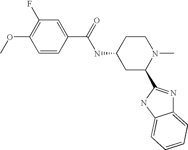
C1(C(NC2CC(C3=NC4=CC=CC=C4N3)N(C)CC2)=O)=CC(F)=C(OC)C=C1
